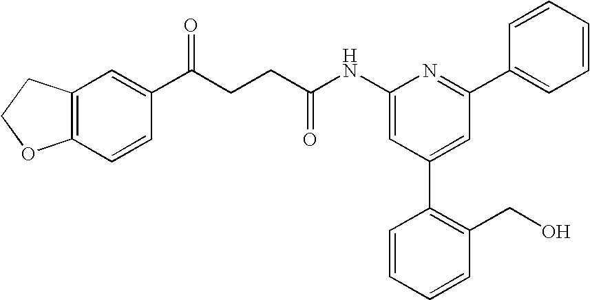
C1(NC(CCC(C2=CC3=C(C=C2)OCC3)=O)=O)=CC(C2=C(CO)C=CC=C2)=CC(C2=CC=CC=C2)=N1
